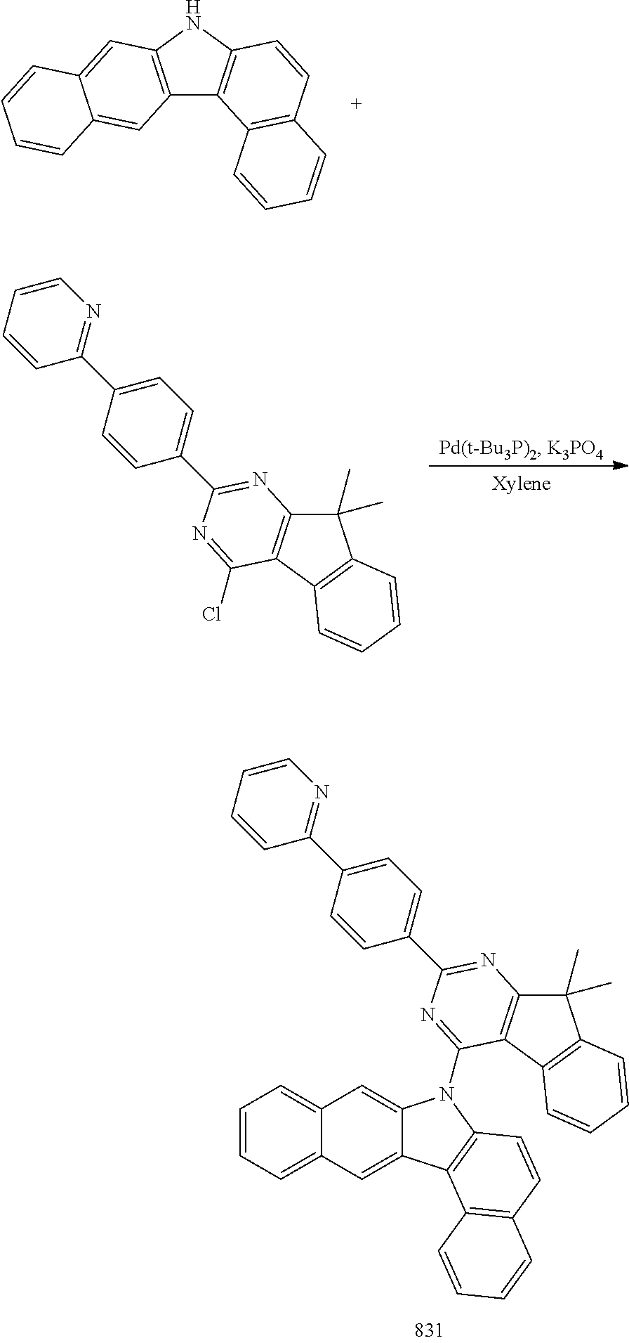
C12=C(NC3=C1C1=C(C=C3)C=CC=C1)C=C1C(=C2)C=CC=C1.C1=CC=C2C(=C1)C=C1C(=C2)C2=C(C=CC3=C2C=CC=C3)N1C1=NC(C2=CC=C(C3=NC=CC=C3)C=C2)=NC2=C1C1=C(C2(C)C)C=CC=C1.C1=C(C2=NC=CC=C2)C=CC(C2=NC3=C(C4=C(C3(C)C)C=CC=C4)C(Cl)=N2)=C1
